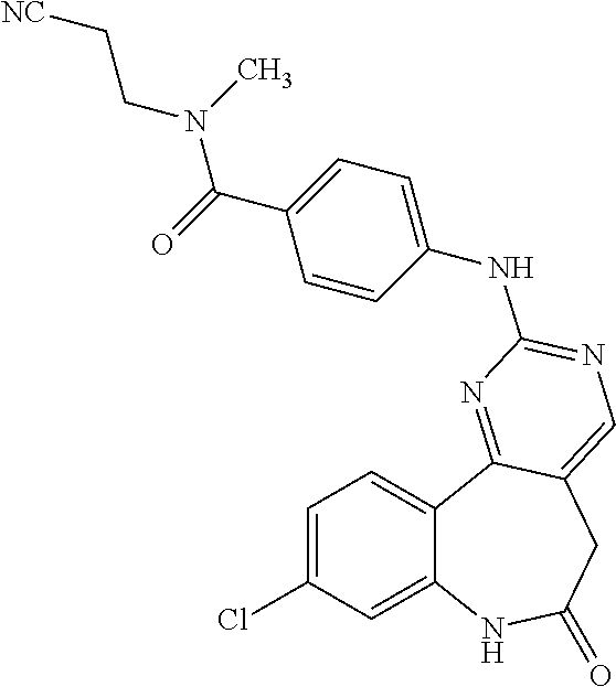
C1=C(Cl)C=C2C(=C1)C1=NC(NC3=CC=C(C(=O)N(C)CC[NC])C=C3)=NC=C1CC(=O)N2
